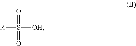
O=S([R])([OH])=O
